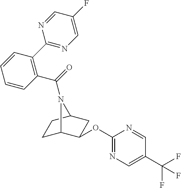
C1C2N(C(=O)C3=C(C4=NC=C(F)C=N4)C=CC=C3)C(CC2OC2=NC=C(C(F)(F)F)C=N2)C1
